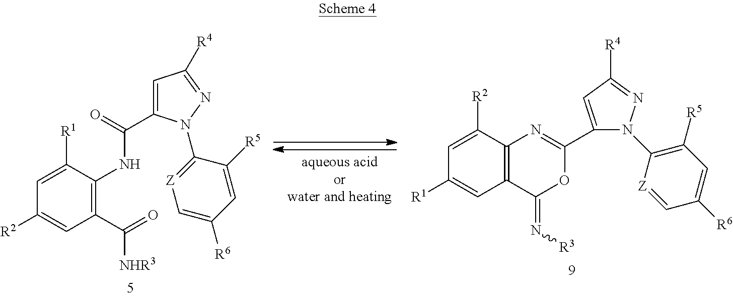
C1([R1])=CC([R2])=CC(C(=O)[NHR3])=C1NC(C1=CC([R4])=NN1C1=[Z]C=C([R6])C=C1[R5])=O.C1=C([R2])C2=C(C=C1[R1])C(=N[R3])OC(C1=CC([R4])=NN1C1=C([R5])C=C([R6])C=[Z]1)=N2
